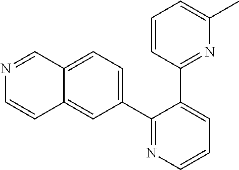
C1(C2=CC=C3C(=C2)C=CN=C3)=NC=CC=C1C1=NC(C)=CC=C1
